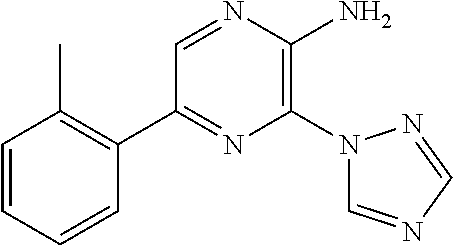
C1(C2=C(C)C=CC=C2)=NC(N2C=NC=N2)=C(N)N=C1
